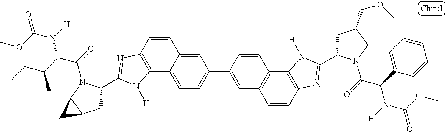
C1=C2C(=CC=C1C1=CC3=C(C=C1)C1=C(C=C3)N=C(C3CC(COC)CN3C(=O)C(C3=CC=CC=C3)N(C(=O)OC)[H])N1[H])C1=C(C=C2)N=C(C2CC3C(N2C(=O)C(C(C)CC)N(C(=O)OC)[H])C3)N1[H]
